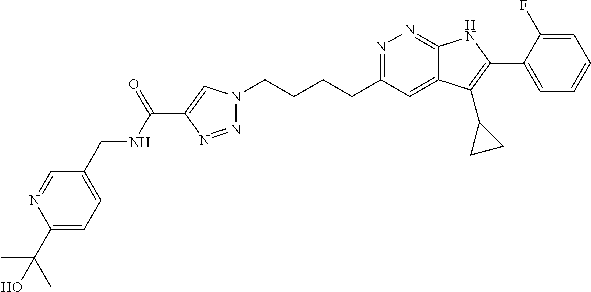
N1=C(CCCCN2N=NC(C(NCC3=CC=C(C(C)(C)O)N=C3)=O)=C2)C=C2C(=N1)NC(C1=CC=CC=C1F)=C2C1CC1
